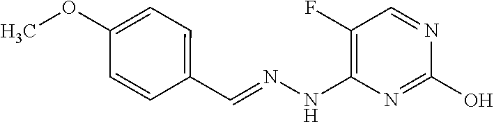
C(=NNC1=C(F)C=NC(O)=N1)C1=CC=C(OC)C=C1
